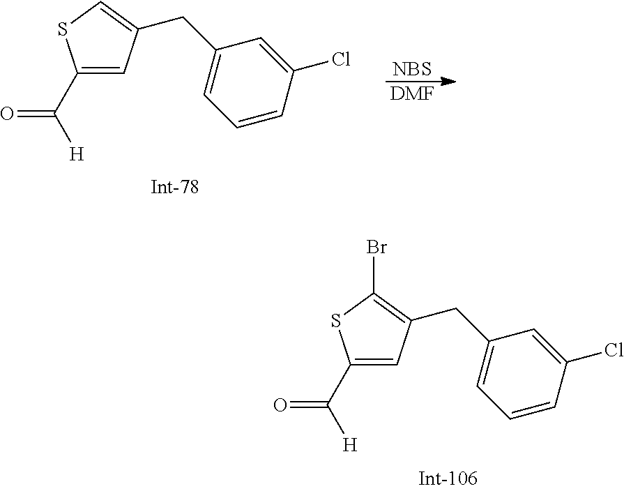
O=C(C1=CC(CC2=CC=CC(Cl)=C2)=C(Br)S1)[H].[NBS].[DMF].O=C(C1=CC(CC2=CC=CC(Cl)=C2)=CS1)[H]
